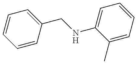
C1=CC(CNC2=CC=CC=C2C)=CC=C1
